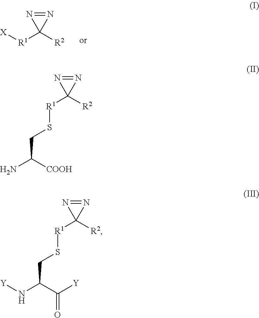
N1=NC1([R1][X])[R2].NC([COOH])CS[R1]C1([R2])N=N1.N(C(C([Y])=O)CS[R1]C1([R2])N=N1)[Y]
